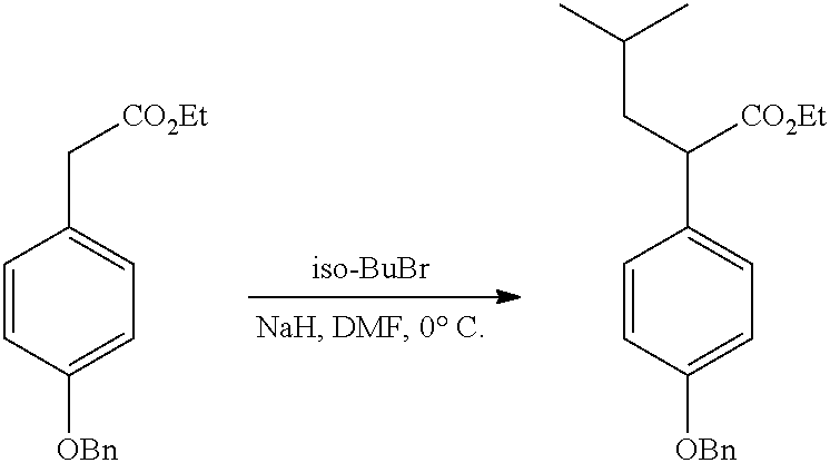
C1=CC([OBn])=CC=C1C[CO2Et].C1=CC([OBn])=CC=C1C([CO2Et])CC(C)C
